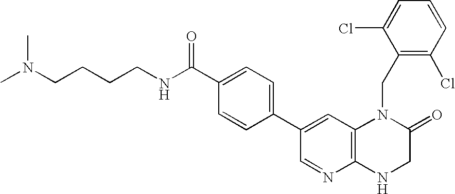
C1(C2=CC3=C(N=C2)NCC(=O)N3CC2=C(Cl)C=CC=C2Cl)=CC=C(C(NCCCCN(C)C)=O)C=C1
